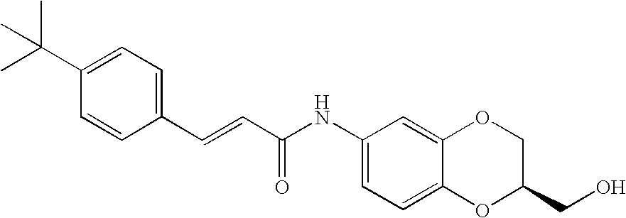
CC(C1=CC=C(C=CC(NC2=CC=C3C(=C2)OCC(CO)O3)=O)C=C1)(C)C
